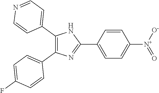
C1=C(C2=NC(C3=CC=C(F)C=C3)=C(C3=CC=NC=C3)N2)C=CC([N+](=O)[O-])=C1
